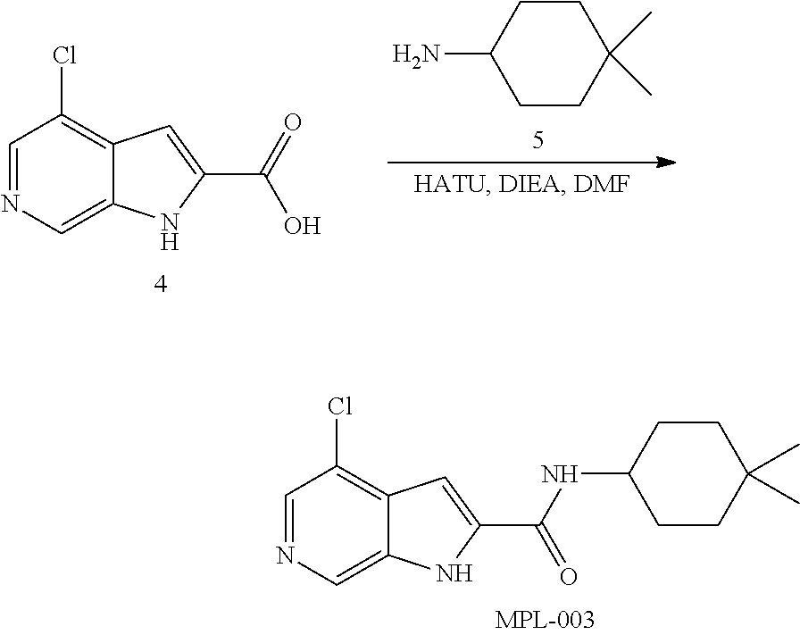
C12=CN=CC(Cl)=C1C=C(C(NC1CCC(C)(C)CC1)=O)N2.C1CC(N)CCC1(C)C.C12=CN=CC(Cl)=C1C=C(C(=O)O)N2
